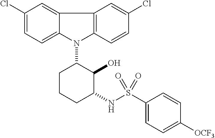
N1(C2CCCC(NS(C3=CC=C([OCF3])C=C3)(=O)=O)C2O)C2=C(C3=CC(Cl)=CC=C13)C=C(Cl)C=C2
